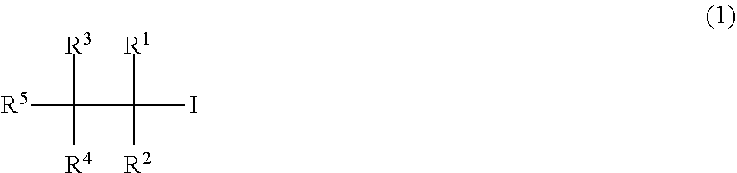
[R5]C([R3])(C([R1])(I)[R2])[R4]
